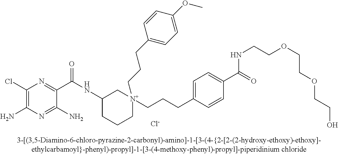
C1(Cl)=C(N)N=C(N)C(C(=O)NC2CCC[N+](CCCC3=CC=C(OC)C=C3)(CCCC3=CC=C(C(=O)NCCOCCOCCO)C=C3)C2)=N1.[Cl-]
